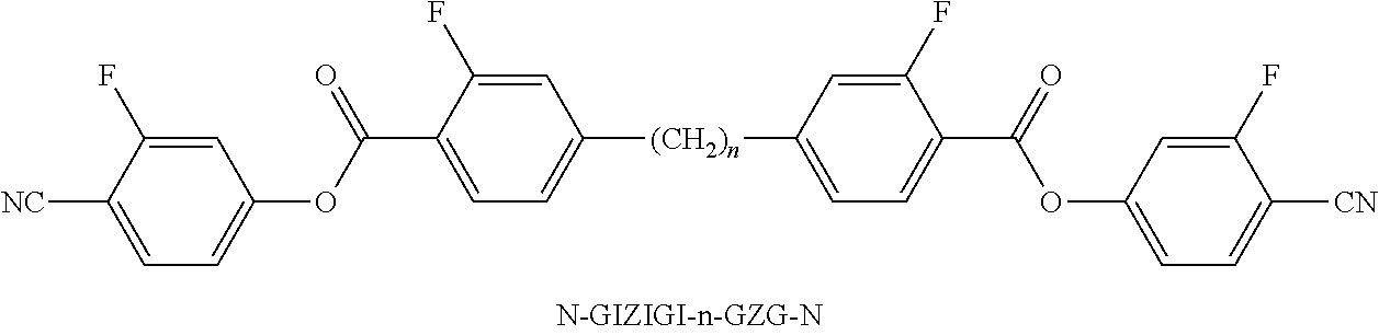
C(C1=CC=C([(CH2)n]C2=CC=C(C(=O)OC3=CC=C([CN])C(F)=C3)C(F)=C2)C=C1F)(OC1=CC=C([NC])C(F)=C1)=O
